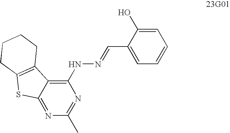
C1(NN=CC2=CC=CC=C2O)=C2C(=NC(C)=N1)SC1=C2CCCC1
